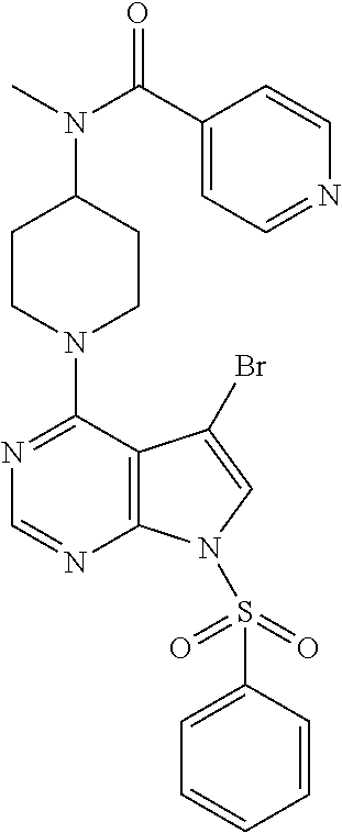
N1=C(N2CCC(N(C)C(C3=CC=NC=C3)=O)CC2)C2=C(N=C1)N(S(C1=CC=CC=C1)(=O)=O)C=C2Br
